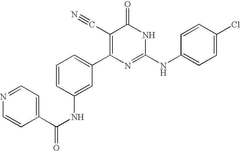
C1(NC(C2=CC=NC=C2)=O)=CC(C2=C(C#N)C(=O)NC(NC3=CC=C(Cl)C=C3)=N2)=CC=C1
